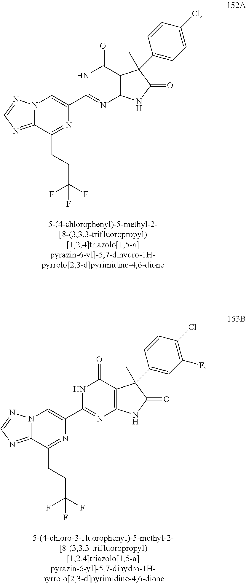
C12=NC=NN1C=C(C1=NC3=C(C(=O)N1)C(C1=CC(F)=C(Cl)C=C1)(C)C(=O)N3)N=C2CCC(F)(F)F.C12=NC=NN1C=C(C1=NC3=C(C(=O)N1)C(C1=CC=C(Cl)C=C1)(C)C(=O)N3)N=C2CCC(F)(F)F
